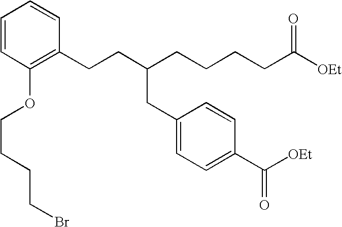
C1(CCC(CCCCC([OEt])=O)CC2=CC=C(C([OEt])=O)C=C2)=C(OCCCCBr)C=CC=C1
